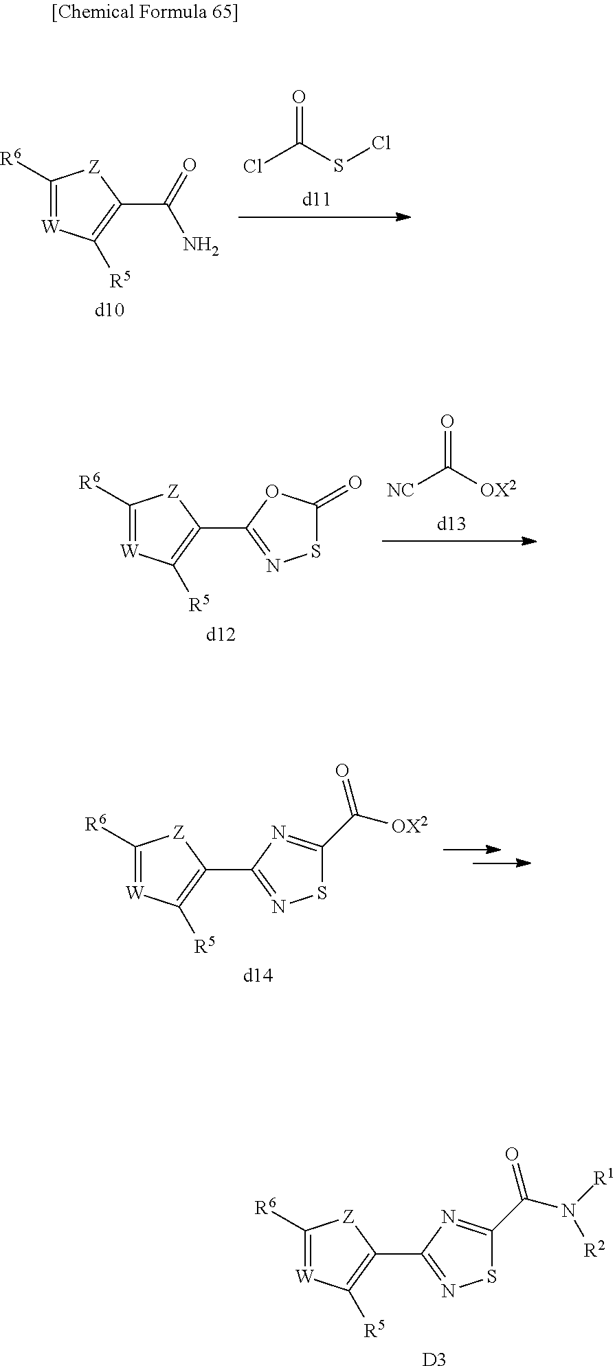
C1([R6])=[W]C([R5])=C(C2=NSC(C(=O)[OX2])=N2)[Z]1.[d14].C1([R6])=[W]C([R5])=C(C2=NSC(C(=O)N([R1])[R2])=N2)[Z]1.[D3].O=C(SCl)Cl.C1([R6])=[W]C([R5])=C(C(=O)N)[Z]1.[d10].O=C([OX2])[NC].C1([R6])=[W]C([R5])=C(C2=NSC(=O)O2)[Z]1.[d12]
